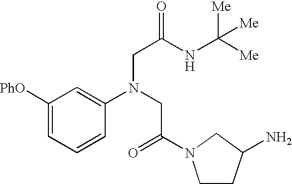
C1([PhO])=CC=CC(N(CC(=O)N2CCC(N)C2)CC(NC([Me])([Me])[Me])=O)=C1
